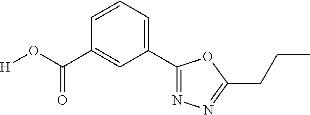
[H]OC(C1=CC(C2=NN=C(CCC)O2)=CC=C1)=O
